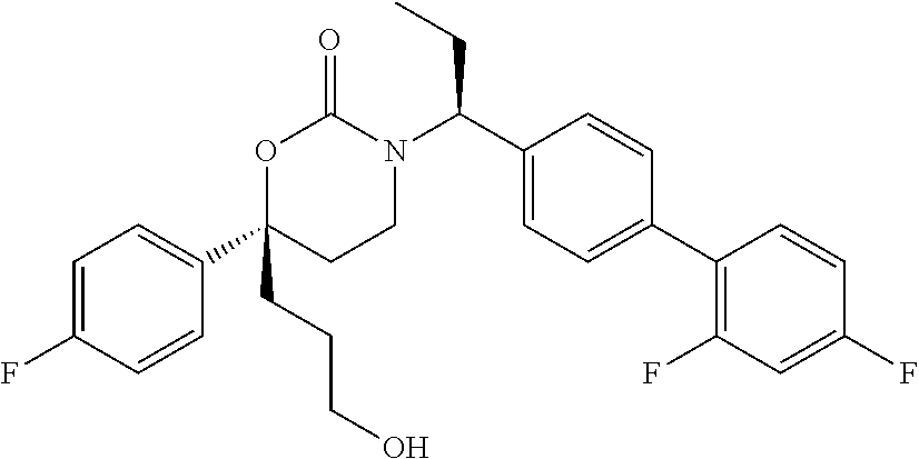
C1(C2=CC=C(F)C=C2)(CCCO)CCN(C(C2=CC=C(C3=C(F)C=C(F)C=C3)C=C2)CC)C(=O)O1
